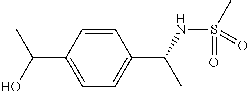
C1=CC(C(C)O)=CC=C1C(C)NS(=O)(C)=O
